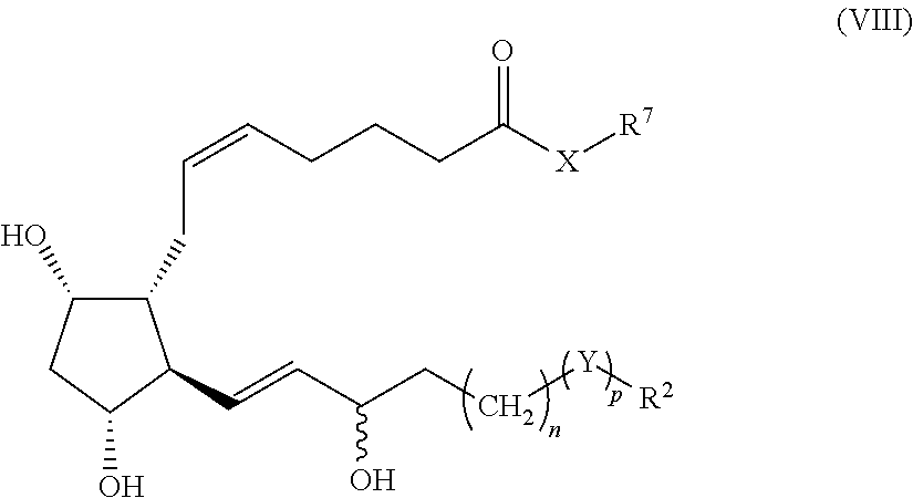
C1(O)CC(O)C(C=CC(O)CC[Y][R2])C1CC=CCCCC([X][R7])=O
